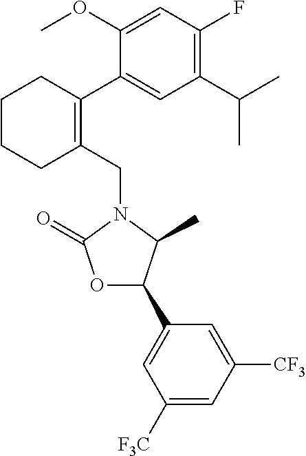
C1(CN2C(=O)OC(C3=CC([F3C])=CC([CF3])=C3)C2C)=C(C2=CC(C(C)C)=C(F)C=C2OC)CCCC1
